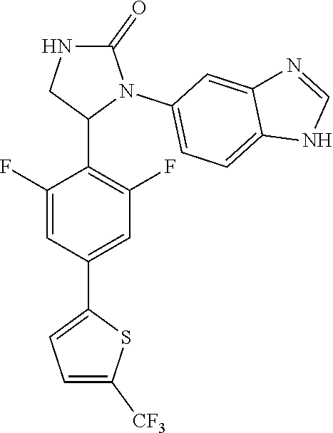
N1C(=O)N(C2=CC=C3C(=C2)N=CN3)C(C2=C(F)C=C(C3=CC=C([CF3])S3)C=C2F)C1
